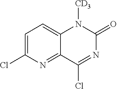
N1([CD3])C2=CC=C(Cl)N=C2C(Cl)=NC1=O
